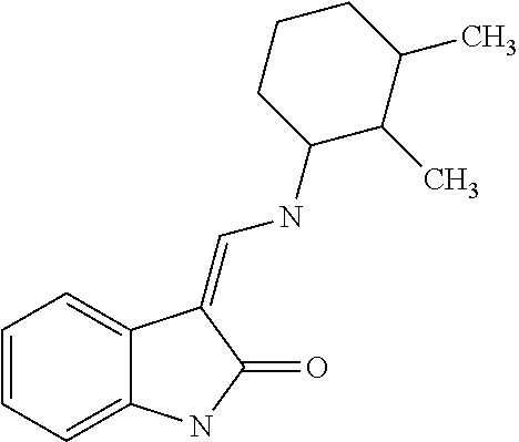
C1=CC=C2C(=C1)C(=CNC1C(C)C(C)CCC1)C(=O)N2
